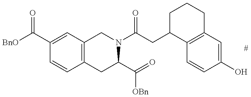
[BnO]C(=O)C1=CC2=C(C=C1)CC(C([OBn])=O)N(C(=O)CC1C3=C(CCC1)C=C(O)C=C3)C2
